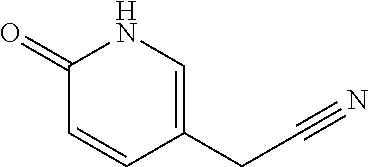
C1(=O)C=CC(CC#N)=CN1
